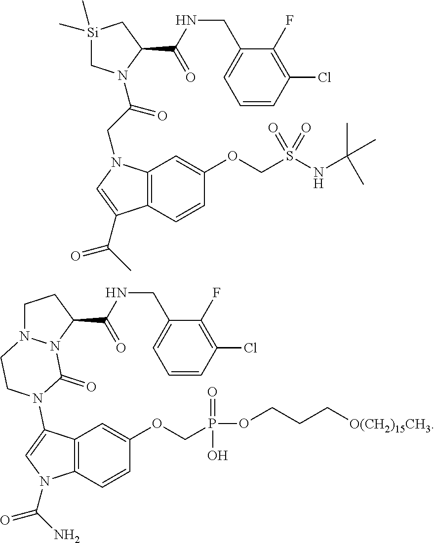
[Si]1(C)(C)CN(C(CN2C3=C(C=CC(OCS(NC(C)(C)C)(=O)=O)=C3)C(C(C)=O)=C2)=O)C(C(NCC2=CC=CC(Cl)=C2F)=O)C1.C1N2N(C(C(NCC3=CC=CC(Cl)=C3F)=O)C1)C(=O)N(C1=CN(C(N)=O)C3=C1C=C(OCP(=O)(OCCC[O(CH2)15CH3])O)C=C3)CC2
